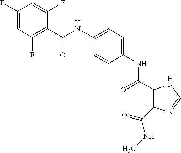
C(NC1=CC=C(NC(=O)C2=C(C(NC)=O)N=CN2)C=C1)(=O)C1=C(F)C=C(F)C=C1F
